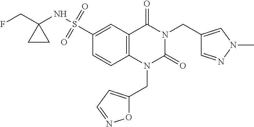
FCC1(NS(=O)(=O)C2=CC3=C(C=C2)N(CC2=CC=NO2)C(=O)N(CC2=CN(C)N=C2)C3=O)CC1
